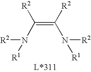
N(C(=C(N([R2])[R1])[R2])[R2])([R2])[R1]
